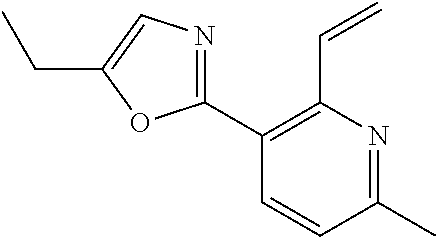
C1(C2=NC=C(CC)O2)=C(C=C)N=C(C)C=C1
